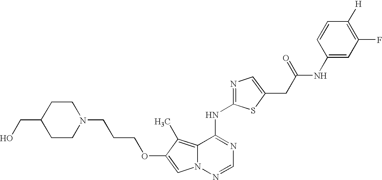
C1CN(CCCOC2=CN3C(=C2C)C(NC2=NC=C(CC(NC4=CC(F)=C([H])C=C4)=O)S2)=NC=N3)CCC1CO
